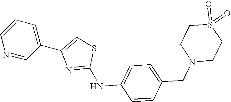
C1=C(NC2=NC(C3=CC=CN=C3)=CS2)C=CC(CN2CCS(=O)(=O)CC2)=C1
